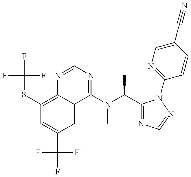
C1(SC(F)(F)F)=C2C(=CC(C(F)(F)F)=C1)C(N(C)C(C)C1=NC=NN1C1=NC=C(C#N)C=C1)=NC=N2
